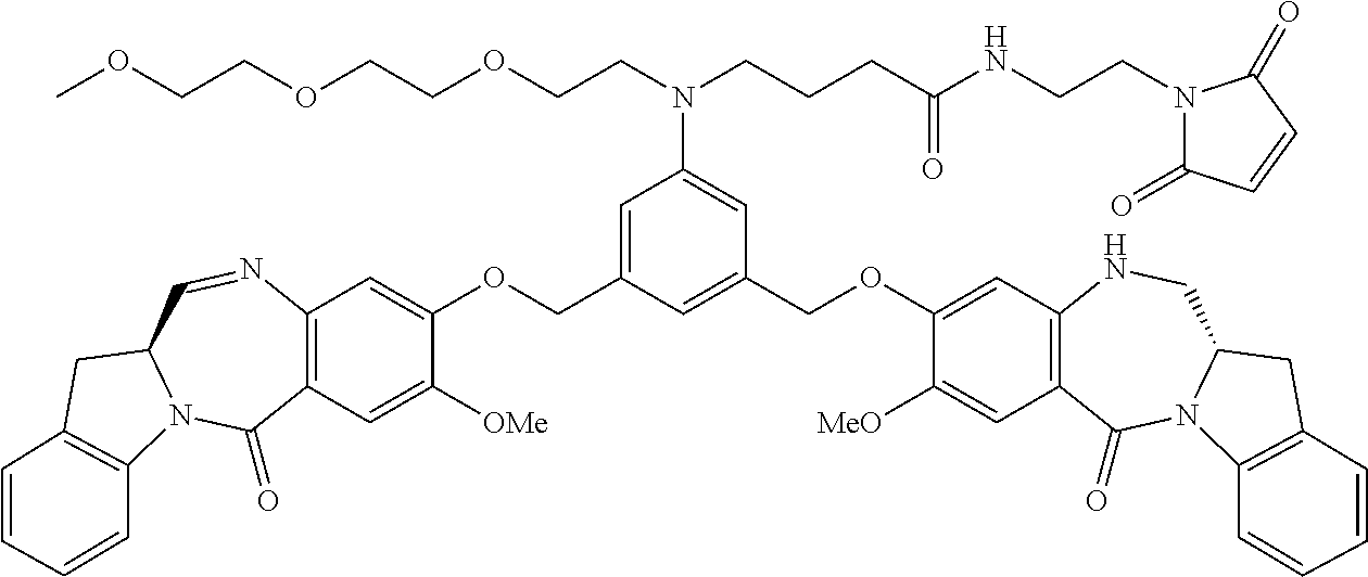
C1=C(COC2=CC3=C(C=C2[OMe])C(=O)N2C(C=N3)CC3=C2C=CC=C3)C=C(COC2=CC3=C(C=C2[MeO])C(=O)N2C(CN3)CC3=C2C=CC=C3)C=C1N(CCCC(NCCN1C(=O)C=CC1=O)=O)CCOCCOCCOC
